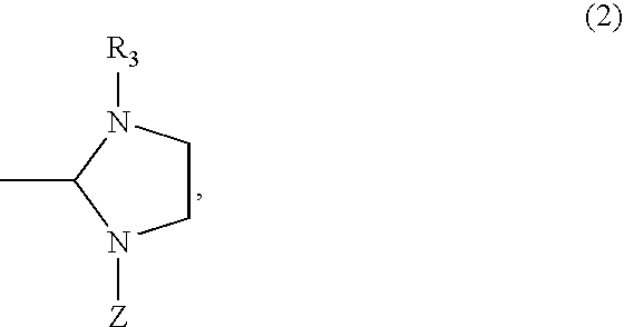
C1CN([R3])C(C)N1[Z]
